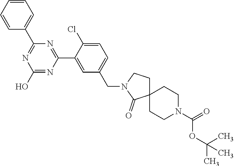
N1=C(C2=CC=CC=C2)N=C(C2=CC(CN3C(=O)C4(CC3)CCN(C(=O)OC(C)(C)C)CC4)=CC=C2Cl)N=C1O
